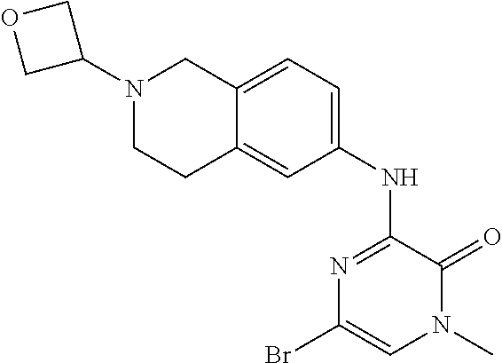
N1=C(NC2=CC=C3C(=C2)CCN(C2COC2)C3)C(=O)N(C)C=C1Br
